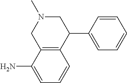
C1=CC(C2CN(C)CC3=C2C=CC=C3N)=CC=C1
